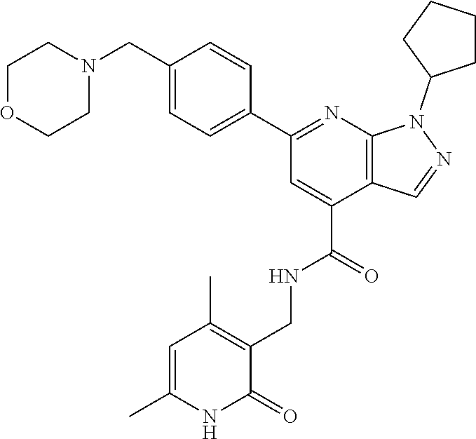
C1OCCN(CC2=CC=C(C3=NC4=C(C(C(NCC5=C(C)C=C(C)NC5=O)=O)=C3)C=NN4C3CCCC3)C=C2)C1
